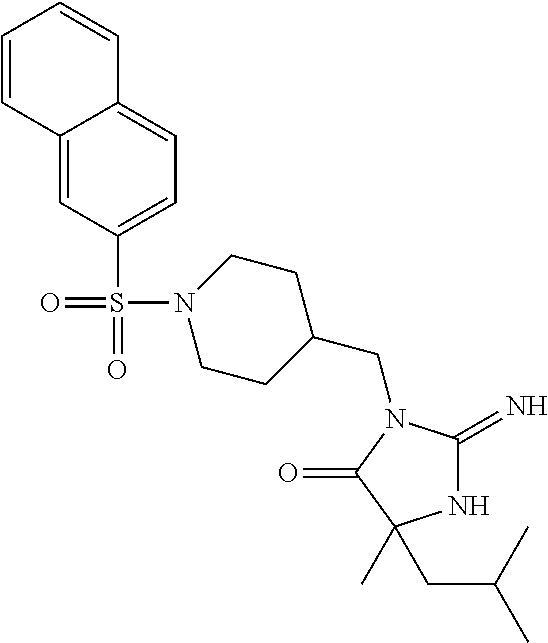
N1C(=N)N(CC2CCN(S(=O)(C3=CC=C4C(=C3)C=CC=C4)=O)CC2)C(=O)C1(CC(C)C)C
